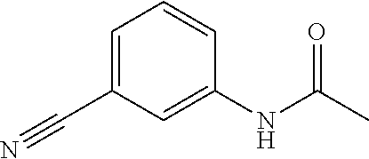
C1=C(C#N)C=C(NC(C)=O)C=C1
